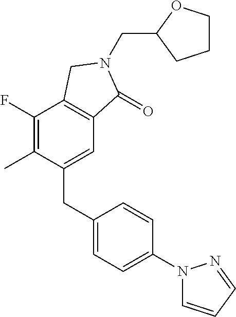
C(C1CCCO1)N1C(=O)C2=C(C(F)=C(C)C(CC3=CC=C(N4C=CC=N4)C=C3)=C2)C1
